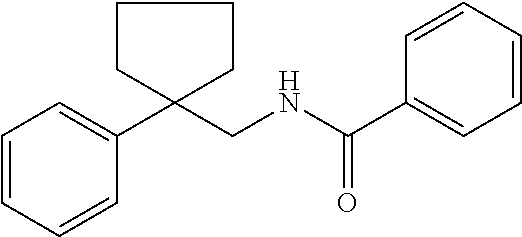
C(C1(C2=CC=CC=C2)CCCC1)NC(C1=CC=CC=C1)=O
